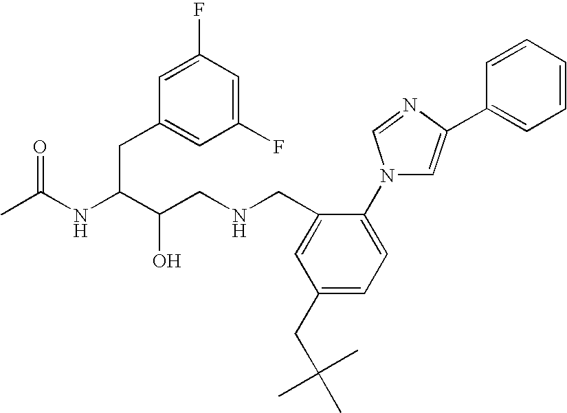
CC(NC(C(CNCC1=CC(CC(C)(C)C)=CC=C1N1C=C(C2=CC=CC=C2)N=C1)O)CC1=CC(F)=CC(F)=C1)=O
